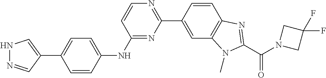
C1(C2=CNN=C2)=CC=C(NC2=NC(C3=CC4=C(C=C3)N=C(C(N3CC(F)(F)C3)=O)N4C)=NC=C2)C=C1
